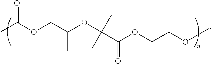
CC(OCC(OC(C)(C)C(OCCOC)=O)C)=O
